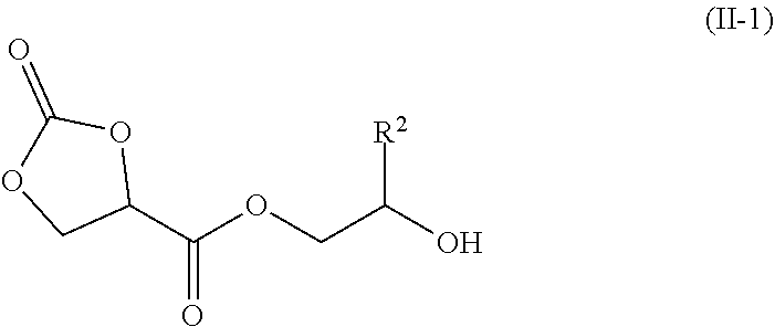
C1(C(OCC(O)[R2])=O)OC(=O)OC1
